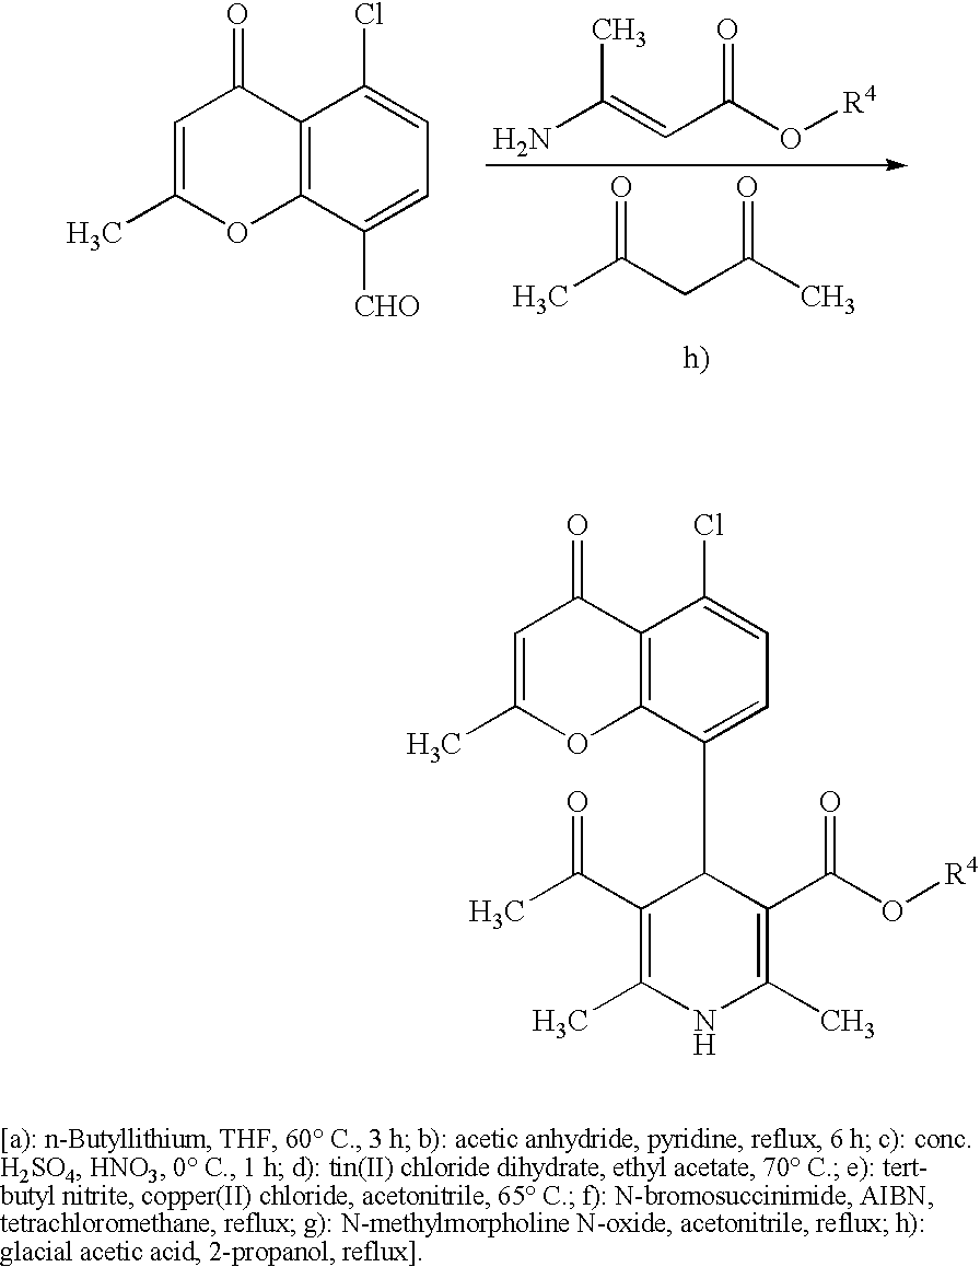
C1=C(C)OC2=C(C1=O)C(Cl)=CC=C2C1C(C(C)=O)=C(C)NC(C)=C1C(=O)O[R4].C1=C(C)OC2=C(C1=O)C(Cl)=CC=C2[CHO].NC(=CC(O[R4])=O)C.CC(CC(C)=O)=O
